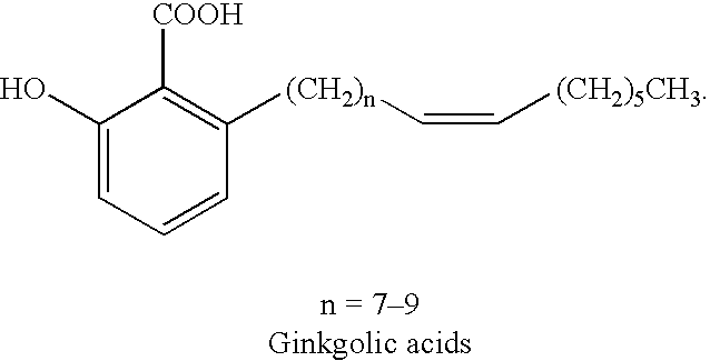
C1(O)=CC=CC([(CH2)n]C=C[(CH2)5CH3])=C1[COOH]
